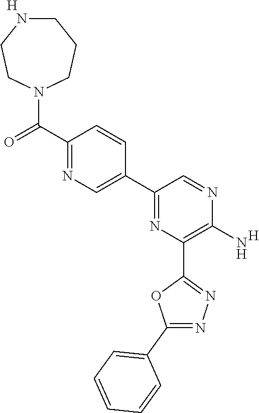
C1(C2=CN=C(C(=O)N3CCCNCC3)C=C2)=NC(C2=NN=C(C3=CC=CC=C3)O2)=C(N)N=C1.[H].[H]
